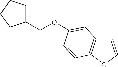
C1=COC2=C1C=C(OCC1CCCC1)C=C2
